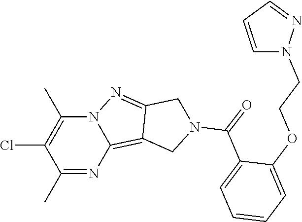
C1(C)=NC2=C3C(=NN2C(C)=C1Cl)CN(C(=O)C1=CC=CC=C1OCCN1C=CC=N1)C3
